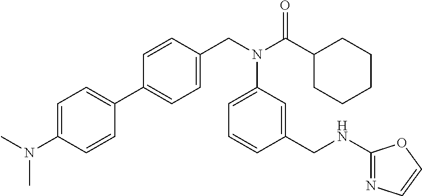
C1=C(N(C)C)C=CC(C2=CC=C(CN(C(C3CCCCC3)=O)C3=CC=CC(CNC4=NC=CO4)=C3)C=C2)=C1
